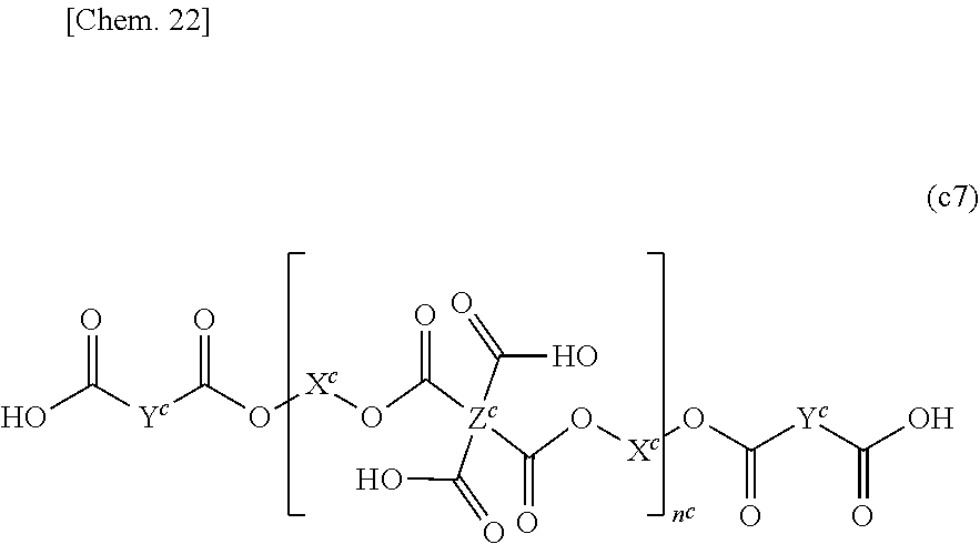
OC([Yc]C(O[Xc]OC([Zc](C(O)=O)(C(O[Xc]OC([Yc]C(O)=O)=O)=O)C(O)=O)=O)=O)=O
